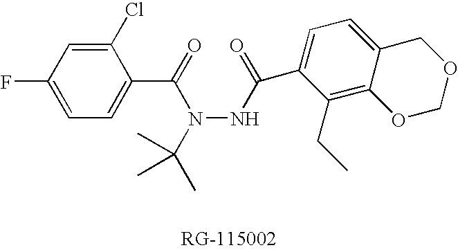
C1(Cl)=CC(F)=CC=C1C(N(NC(=O)C1=CC=C2C(=C1CC)OCOC2)C(C)(C)C)=O
